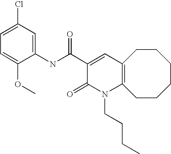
C1(NC(C2=CC3=C(N(CCCC)C2=O)CCCCCC3)=O)=CC(Cl)=CC=C1OC
